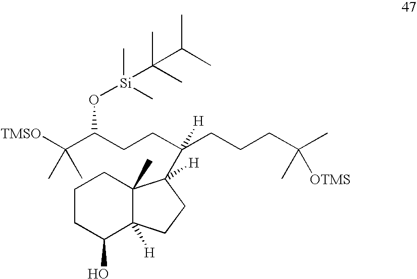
C1CC(O)C2([H])C(C)(C1)C(C(CCCC(C)(C)[OTMS])(CCC(C([TMSO])(C)C)O[Si](C)(C)C(C)(C)C(C)C)[H])([H])CC2
